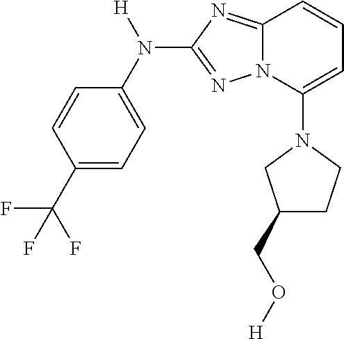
C1=CC(C(F)(F)F)=CC=C1N([H])C1=NN2C(=N1)C=CC=C2N1CC(CO[H])CC1
